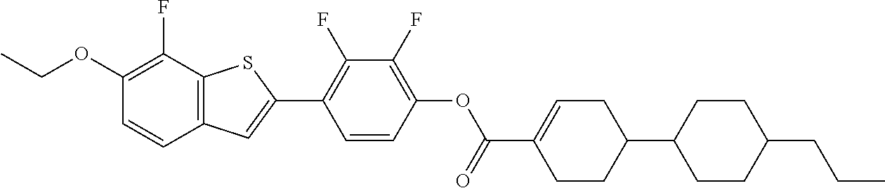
CCOC1=C(F)C2=C(C=C1)C=C(C1=C(F)C(F)=C(OC(C3=CCC(C4CCC(CCC)CC4)CC3)=O)C=C1)S2
